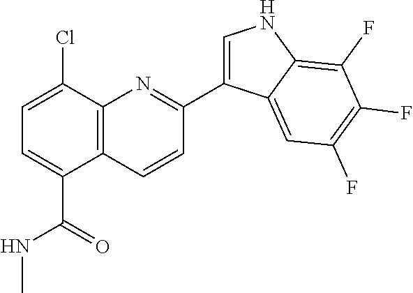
C12=C(C(Cl)=CC=C1C(=O)NC)N=C(C1=CNC3=C(F)C(F)=C(F)C=C13)C=C2
